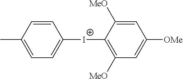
C1=C(C)C=CC([I+]C2=C([MeO])C=C([OMe])C=C2[MeO])=C1
